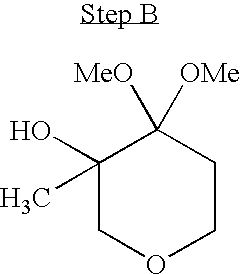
C1(O)(C)COCCC1([MeO])[OMe]
